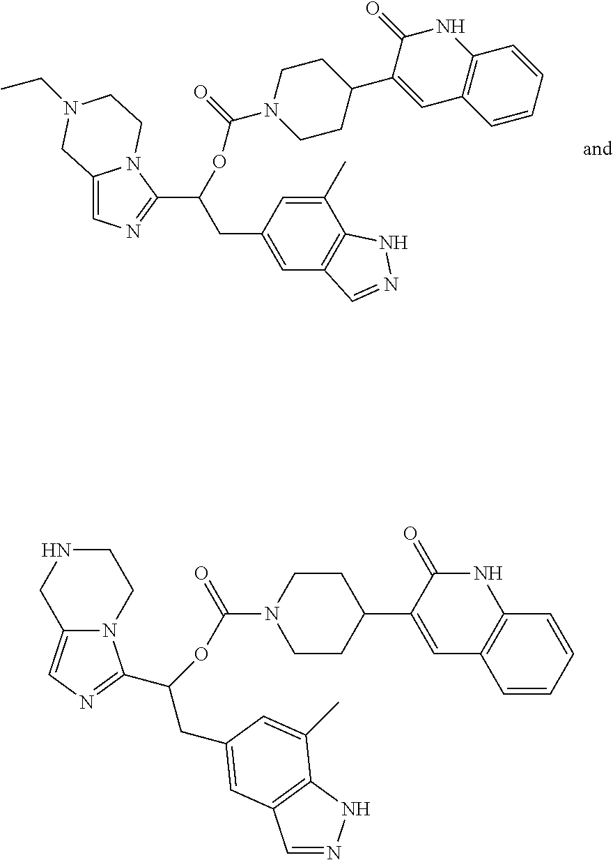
C12=CN=C(C(CC3=CC4=C(C(C)=C3)NN=C4)OC(=O)N3CCC(C4=CC5=C(NC4=O)C=CC=C5)CC3)N1CCN(CC)C2.C1NCC2=CN=C(C(CC3=CC4=C(NN=C4)C(C)=C3)OC(=O)N3CCC(C4=CC5=C(NC4=O)C=CC=C5)CC3)N2C1
